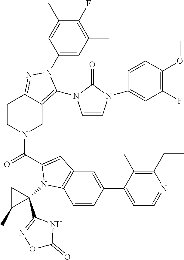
C1(F)=C(C)C=C(N2C(N3C=CN(C4=CC(F)=C(OC)C=C4)C3=O)=C3CN(C(=O)C4=CC5=C(C=CC(C6=CC=NC(CC)=C6C)=C5)N4C4(C5=NOC(=O)N5)CC4C)CCC3=N2)C=C1C
